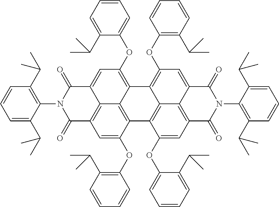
C1(OC2=C(C(C)C)C=CC=C2)=CC2=C3C4=C1C1=C5C6=C(C=C1OC1=CC=CC=C1C(C)C)C(=O)N(C1=C(C(C)C)C=CC=C1C(C)C)C(=O)C6=CC(OC1=C(C(C)C)C=CC=C1)=C5C4=C(OC1=CC=CC=C1C(C)C)C=C3C(=O)N(C1=C(C(C)C)C=CC=C1C(C)C)C2=O
